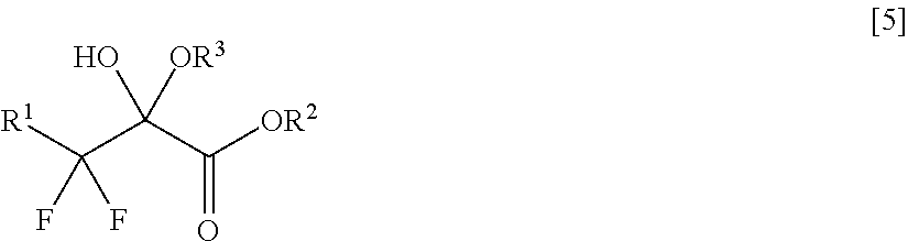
OC(C([OR2])=O)(C([R1])(F)F)[OR3]
